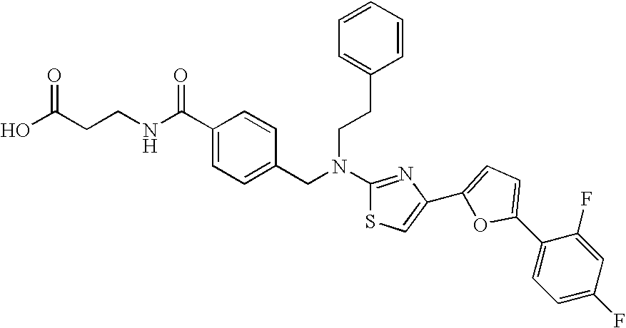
N(C1=NC(C2=CC=C(C3=CC=C(F)C=C3F)O2)=CS1)(CC1=CC=C(C(NCCC(O)=O)=O)C=C1)CCC1=CC=CC=C1
